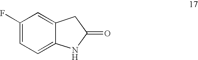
C1=C2C(=CC(F)=C1)CC(=O)N2
